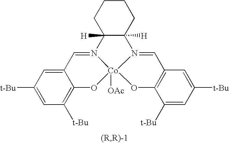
C12=CC([t-Bu])=CC([t-Bu])=C1O[Co]13([OAc])N(=C2)C2([H])C([H])(N1=CC1=C(C([t-Bu])=CC([t-Bu])=C1)O3)CCCC2
